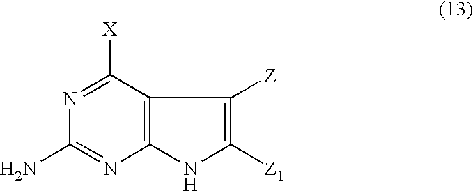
C12=C(C([X])=NC(N)=N1)C([Z])=C([Z1])N2
